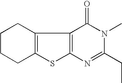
C12=C(C3=C(S1)N=C(CC)N(C)C3=O)CCCC2
